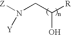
[Z]N(CC([R])O)[Y]
